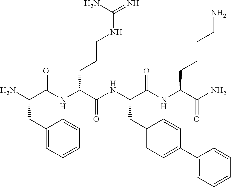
NC(C(NC(C(NC(C(NC(C(N)=O)CCCCN)=O)CC1=CC=C(C2=CC=CC=C2)C=C1)=O)CCCNC(=N)N)=O)CC1=CC=CC=C1
